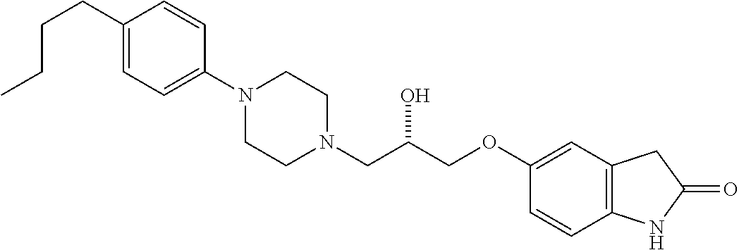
C1(CCCC)=CC=C(N2CCN(CC(COC3=CC4=C(C=C3)NC(=O)C4)O)CC2)C=C1
